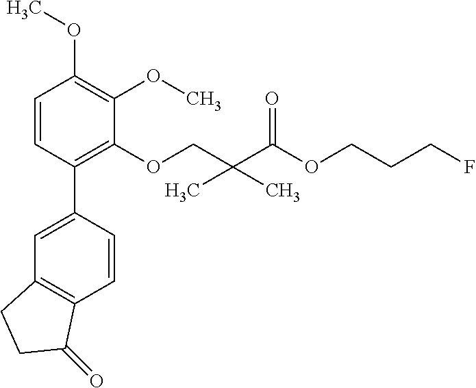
C1=CC(C2=CC3=C(C=C2)C(=O)CC3)=C(OCC(C(OCCCF)=O)(C)C)C(OC)=C1OC
